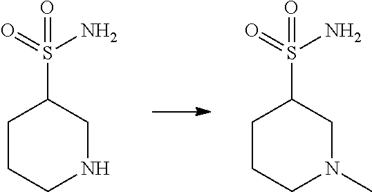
C1CCNCC1S(=O)(N)=O.C1CCN(C)CC1S(=O)(N)=O
